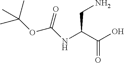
OC(C(NC(OC(C)(C)C)=O)CN)=O
